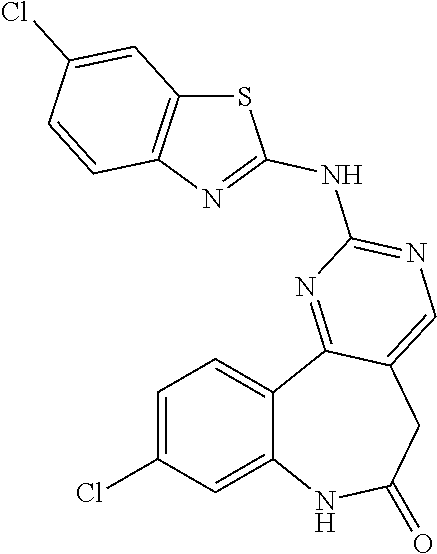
C12=CC(Cl)=CC=C1C1=NC(NC3=NC4=C(S3)C=C(Cl)C=C4)=NC=C1CC(=O)N2
